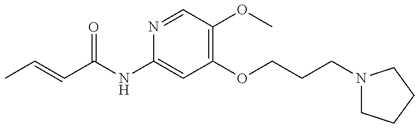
CC=CC(=O)NC1=CC(OCCCN2CCCC2)=C(OC)C=N1
